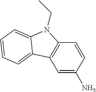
C1=C(N)C=CC2=C1C1=CC=CC=C1N2CC
